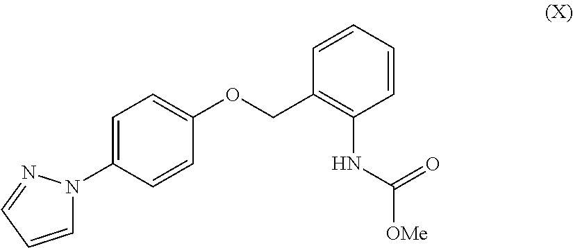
N1(C2=CC=C(OCC3=C(NC(=O)[OMe])C=CC=C3)C=C2)C=CC=N1
